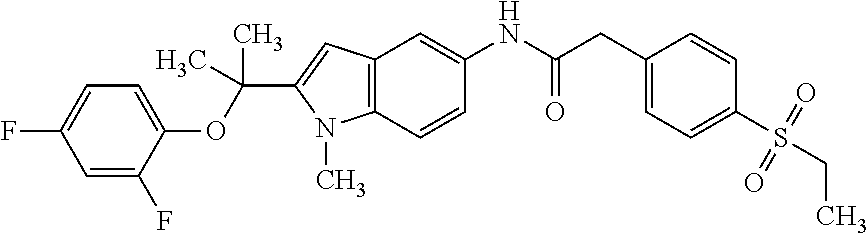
C1=CC2=C(C=C1NC(CC1=CC=C(S(CC)(=O)=O)C=C1)=O)C=C(C(OC1=CC=C(F)C=C1F)(C)C)N2C
